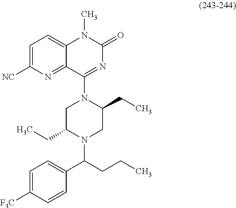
C1([F3C])=CC=C(C(N2C(CC)CN(C3=NC(=O)N(C)C4=CC=C([NC])N=C43)C(CC)C2)CCC)C=C1
